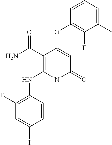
C1(F)=C(NC2=C(C(N)=O)C(OC3=C(F)C(C)=CC=C3)=CC(=O)N2C)C=CC(I)=C1
